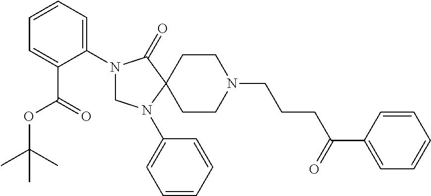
N1(C2=CC=CC=C2C(OC(C)(C)C)=O)CN(C2=CC=CC=C2)C2(C1=O)CCN(CCCC(C1=CC=CC=C1)=O)CC2
